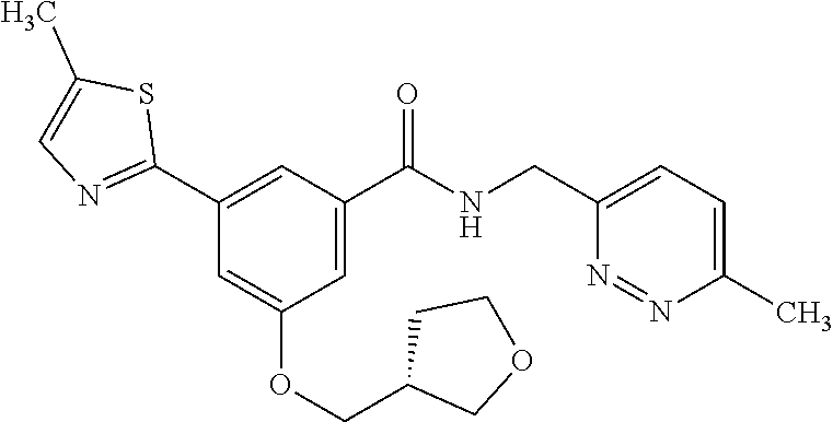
C1(C2=NC=C(C)S2)=CC(C(NCC2=CC=C(C)N=N2)=O)=CC(OCC2COCC2)=C1
